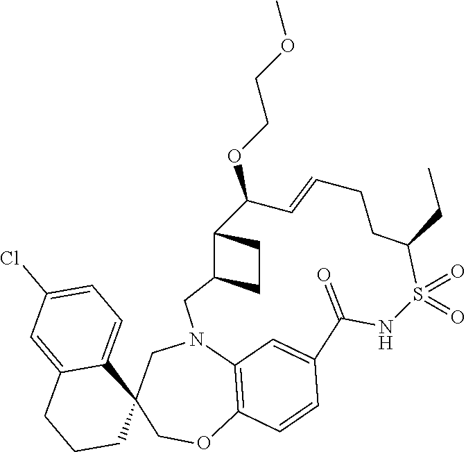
C12(COC3=C4N(C1)CC1C(C(OCCOC)C=CCCC(CC)S(=O)(=O)NC(=O)C(=C4)C=C3)CC1)C1=CC=C(Cl)C=C1CCC2
